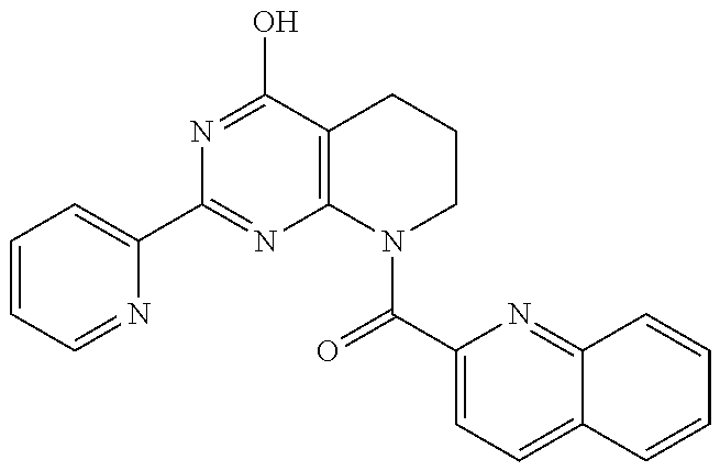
C1=CC=NC(C2=NC3=C(C(O)=N2)CCCN3C(C2=CC=C3C(=N2)C=CC=C3)=O)=C1
